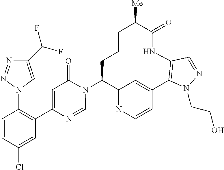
C12=NC=CC(=C1)C1=C(NC(=O)C([Me])CCCC2N2C(=O)C=C(C3=C(N4C=C(C(F)F)N=N4)C=CC(Cl)=C3)N=C2)C=NN1CCO
